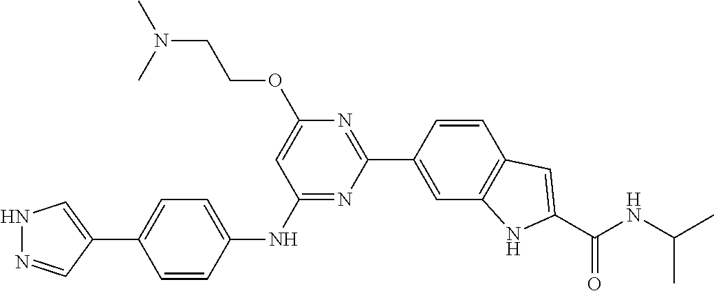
C1=CC(NC2=NC(C3=CC4=C(C=C3)C=C(C(NC(C)C)=O)N4)=NC(OCCN(C)C)=C2)=CC=C1C1=CNN=C1
